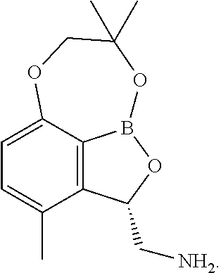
C12=C3C(=CC=C1C)OCC(C)(C)OB3OC2C[NH2]
